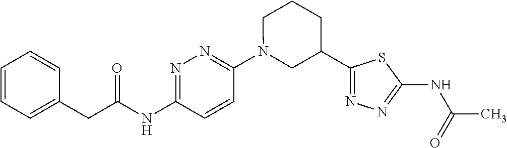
C1=CC=C(CC(NC2=NN=C(N3CC(C4=NN=C(NC(=O)C)S4)CCC3)C=C2)=O)C=C1
